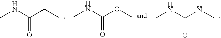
CNC(CC)=O.CNC(OC)=O.CNC(NC)=O
